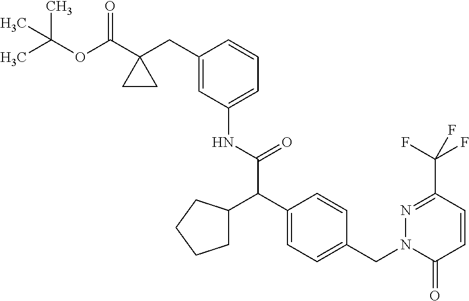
C(C1=NN(CC2=CC=C(C(C(NC3=CC=CC(CC4(C(OC(C)(C)C)=O)CC4)=C3)=O)C3CCCC3)C=C2)C(=O)C=C1)(F)(F)F
